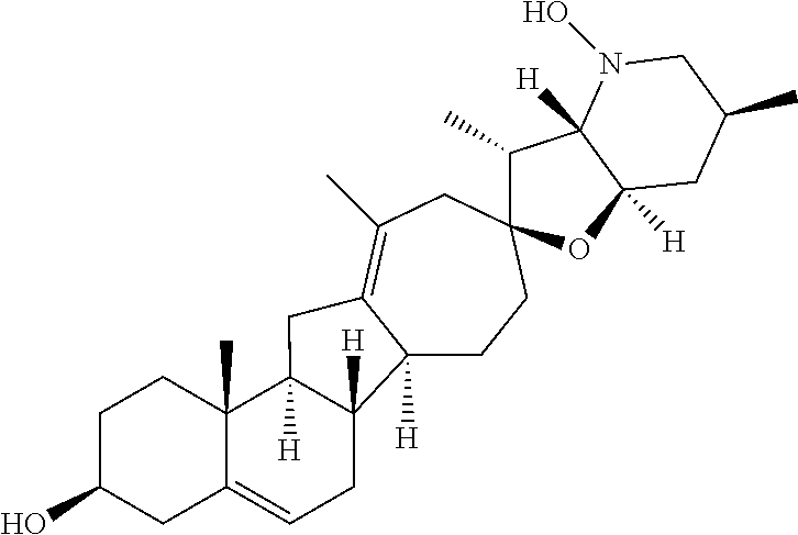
C12([H])CCC3(CC(C)=C1CC1([H])C4(C)C(=CCC21[H])CC(O)CC4)C(C)C1([H])C([H])(O3)CC(C)CN1O
